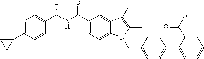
C1=C(C2CC2)C=CC(C(NC(C2=CC=C3C(=C2)C(C)=C(C)N3CC2=CC=C(C3=CC=CC=C3C(O)=O)C=C2)=O)C)=C1
